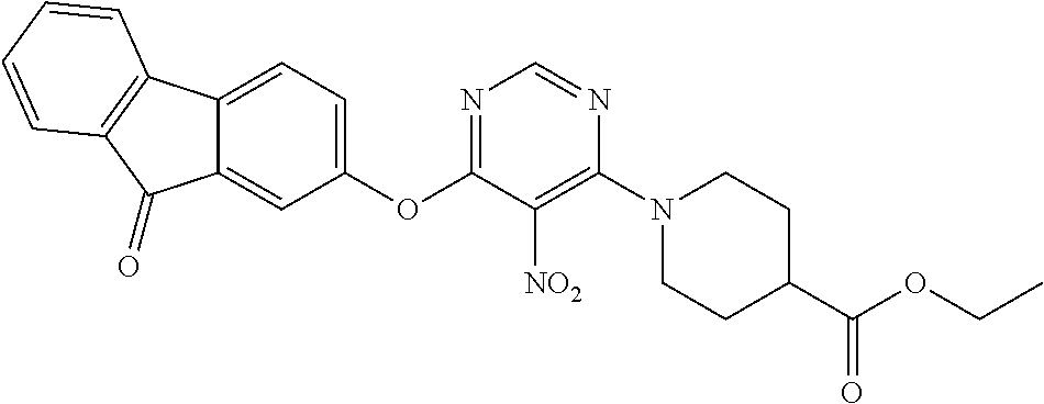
C1(OC2=NC=NC(N3CCC(C(OCC)=O)CC3)=C2[NO2])=CC=C2C(=C1)C(=O)C1=C2C=CC=C1
